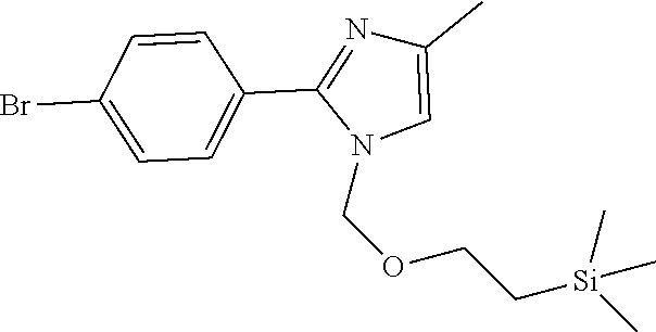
C1=CC(C2=NC(C)=CN2COCC[Si](C)(C)C)=CC=C1Br
